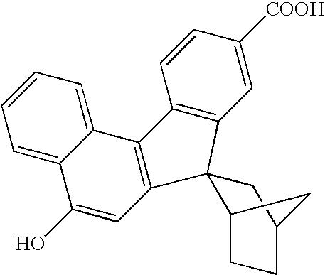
C1=C([COOH])C=CC2=C1C1(C3=C2C2=CC=CC=C2C(O)=C3)C2CCC(C1)C2
